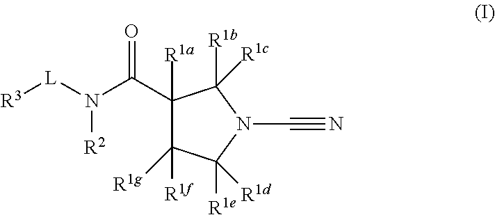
[R3][L]N(C(C1([R1a])C([R1f])([R1g])C([R1e])([R1d])N(C#N)C1([R1b])[R1c])=O)[R2]
